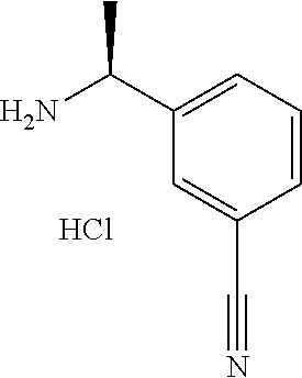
C1=CC=C(C(N)C)C=C1C#N.Cl
